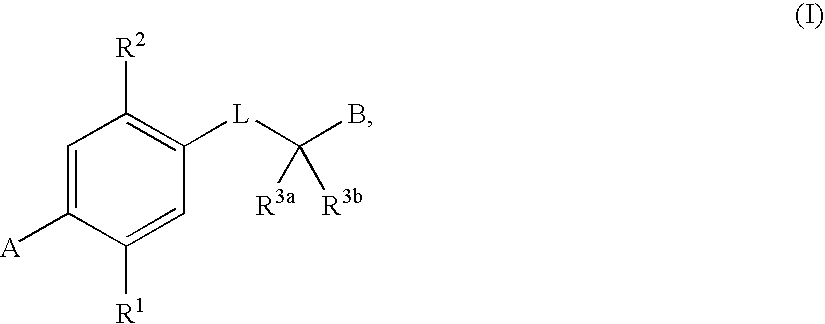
C1=C([A])C([R1])=CC([L]C(B)([R3a])[R3b])=C1[R2]
